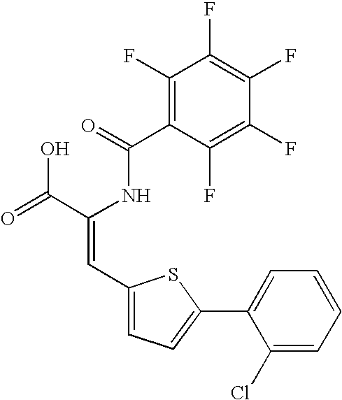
C1(F)=C(C(=O)NC(C(=O)O)=CC2=CC=C(C3=CC=CC=C3Cl)S2)C(F)=C(F)C(F)=C1F
